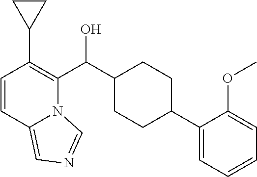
C1=CC2=CN=CN2C(C(C2CCC(C3=CC=CC=C3OC)CC2)O)=C1C1CC1
